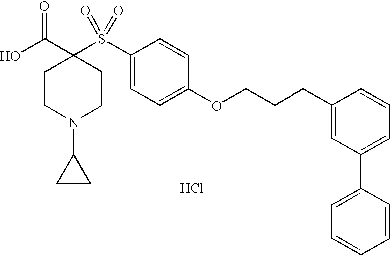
C1(S(C2(C(O)=O)CCN(C3CC3)CC2)(=O)=O)=CC=C(OCCCC2=CC(C3=CC=CC=C3)=CC=C2)C=C1.Cl
